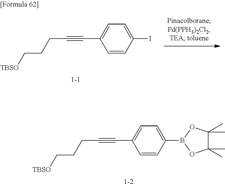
[1-2].C1=CC(B2OC(C)(C)C(C)(C)O2)=CC=C1C#CCCC[TBSO].[1-1].C1=CC(I)=CC=C1C#CCCC[TBSO]
